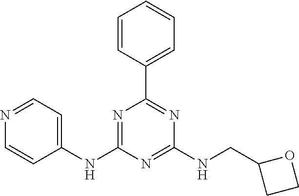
C1=CC(C2=NC(NCC3CCO3)=NC(NC3=CC=NC=C3)=N2)=CC=C1
